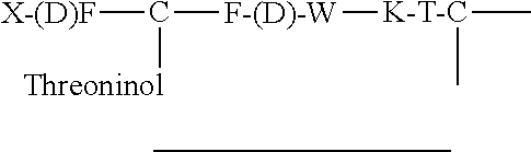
C([F-(D)-W][K-T-C](C)C)([Threoninol])[X-(D)F]
